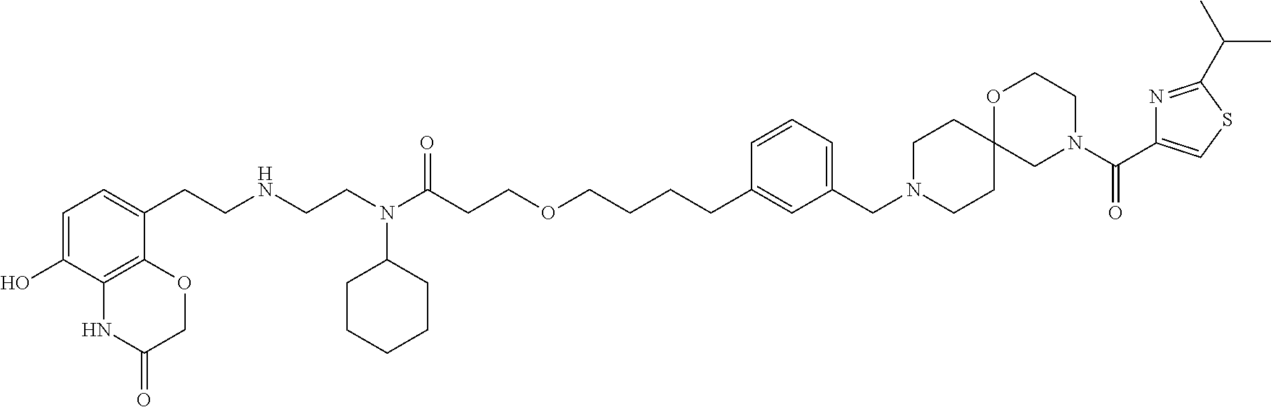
C(CC(N(CCNCCC1=CC=C(O)C2=C1OCC(=O)N2)C1CCCCC1)=O)OCCCCC1=CC(CN2CCC3(CC2)CN(C(C2=CSC(C(C)C)=N2)=O)CCO3)=CC=C1
